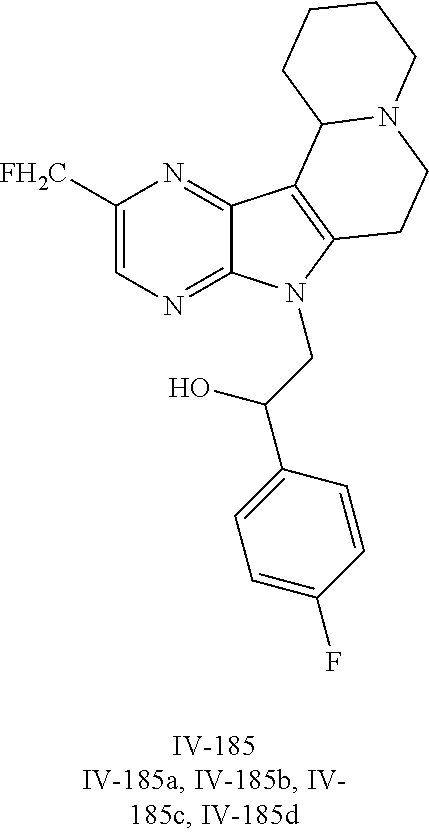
C1([FH2C])=CN=C2C(=N1)C1=C(N2CC(C2=CC=C(F)C=C2)O)CCN2C1CCCC2
